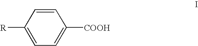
C1=C([COOH])C=CC([R])=C1
